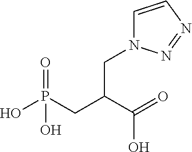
C1=CN=NN1CC(CP(O)(=O)O)C(=O)O
